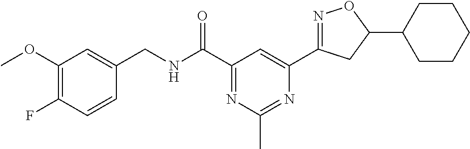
C1(OC)=C(F)C=CC(CNC(C2=NC(C)=NC(C3=NOC(C4CCCCC4)C3)=C2)=O)=C1
